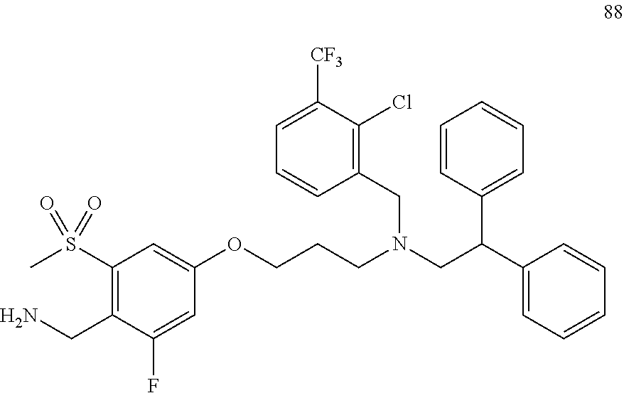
C1(OCCCN(CC2=C(Cl)C([CF3])=CC=C2)CC(C2=CC=CC=C2)C2=CC=CC=C2)=CC(S(C)(=O)=O)=C(CN)C(F)=C1
